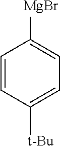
C1=CC([t-Bu])=CC=C1[MgBr]
